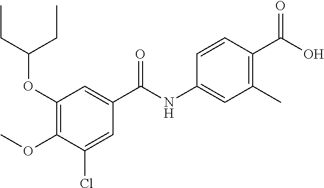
COC1=C(OC(CC)CC)C=C(C(NC2=CC(C)=C(C(O)=O)C=C2)=O)C=C1Cl
